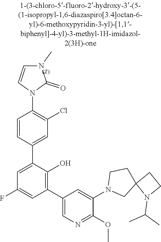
C12(CN(C3=CC(C4=C(O)C(C5=CC(Cl)=C(N6C=CN(C)C6=O)C=C5)=CC(F)=C4)=CN=C3OC)CC1)CCN2C(C)C
